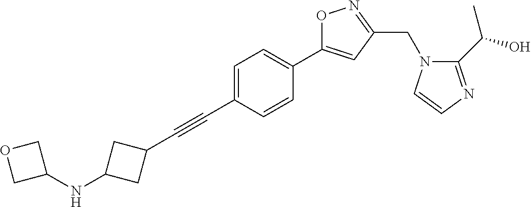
C1=C(C#CC2CC(NC3COC3)C2)C=CC(C2=CC(CN3C(C(O)C)=NC=C3)=NO2)=C1
